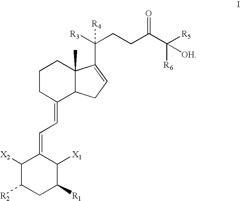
C1([X2])C([R2])CC([R1])C([X1])C1=CC=C1C2C(C)(CCC1)C(C([R4])([R3])CCC(C([R5])([R6])[OH])=O)=CC2
